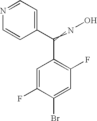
C1=C(F)C(Br)=CC(F)=C1C(C1=CC=NC=C1)=NO
